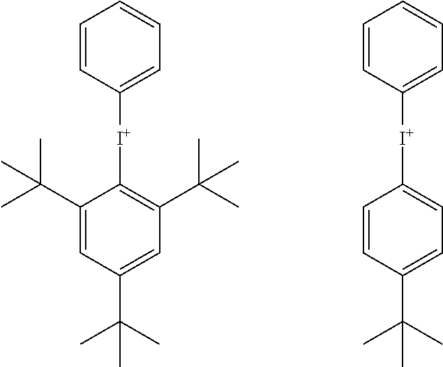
C1=CC=C([I+]C2=C(C(C)(C)C)C=C(C(C)(C)C)C=C2C(C)(C)C)C=C1.C1=CC=C([I+]C2=CC=C(C(C)(C)C)C=C2)C=C1
